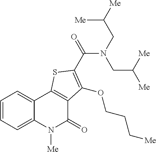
C1=CC=C2C(=C1)C1=C(C(=O)N2[Me])C(OCCC[Me])=C(C(N(CC([Me])[Me])CC([Me])[Me])=O)S1
